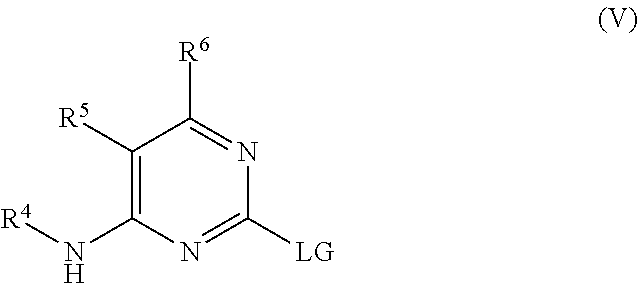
C1([R5])=C(N[R4])N=C([LG])N=C1[R6]
